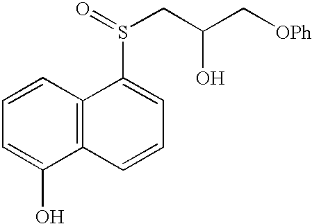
C1=C(O)C2=C(C=C1)C(S(CC(C[OPh])O)=O)=CC=C2
